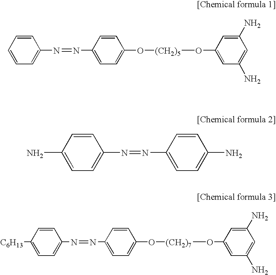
C1=CC=CC(N=NC2=CC=C(O[(CH2)5]OC3=CC(N)=CC(N)=C3)C=C2)=C1.NC1=CC=C(N=NC2=CC=C(N)C=C2)C=C1.[C6H13]C1=CC=C(N=NC2=CC=C(O[(CH2)7]OC3=CC(N)=CC(N)=C3)C=C2)C=C1
